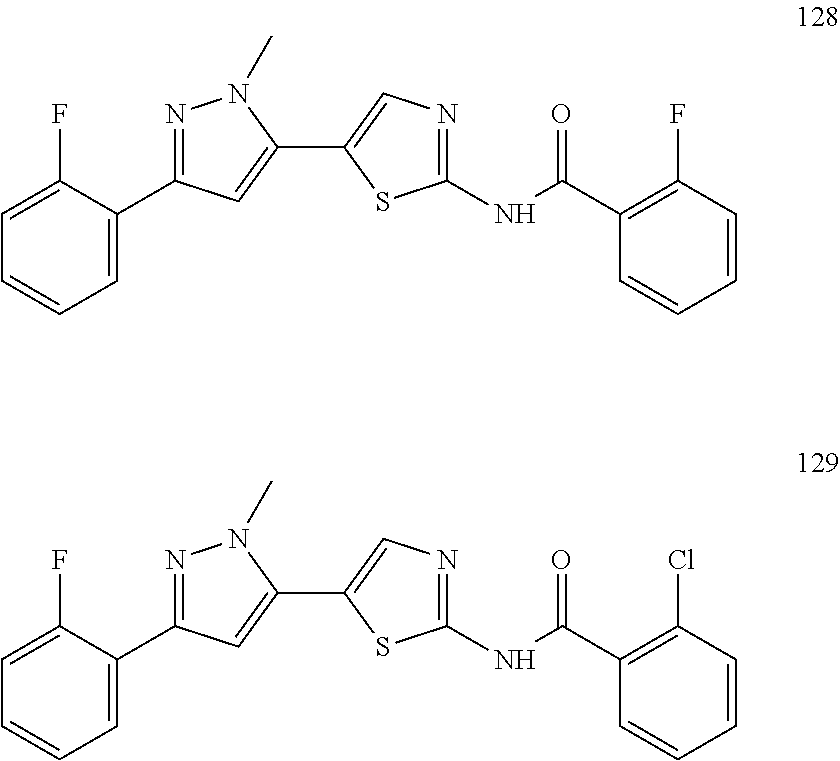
N1=C(C2=CC=CC=C2F)C=C(C2=CN=C(NC(C3=C(F)C=CC=C3)=O)S2)N1C.N1=C(C2=CC=CC=C2F)C=C(C2=CN=C(NC(C3=C(Cl)C=CC=C3)=O)S2)N1C
